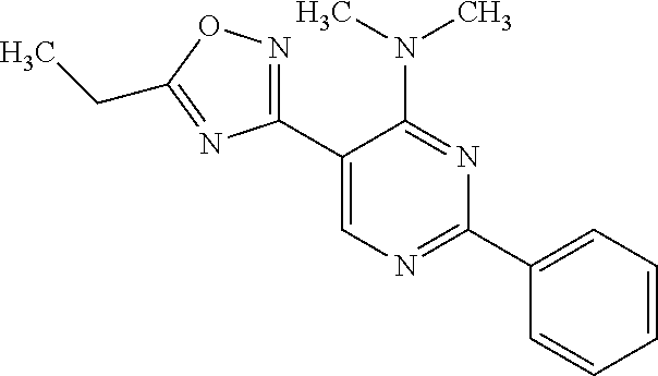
C1(C2=CN=C(C3=CC=CC=C3)N=C2N(C)C)=NOC(CC)=N1
